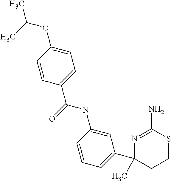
C(=O)(NC1=CC(C2(C)CCSC(N)=N2)=CC=C1)C1=CC=C(OC(C)C)C=C1
